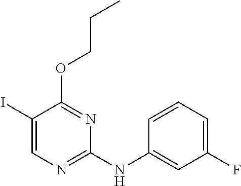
C1(I)=CN=C(NC2=CC(F)=CC=C2)N=C1OCCC
